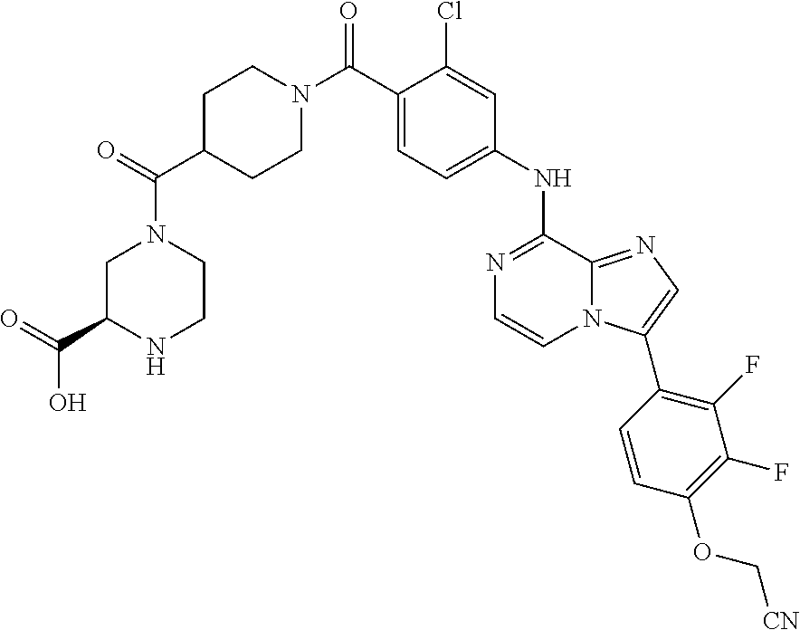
C1N(C(C2=CC=C(NC3=NC=CN4C3=NC=C4C3=C(F)C(F)=C(OC[CN])C=C3)C=C2Cl)=O)CCC(C(N2CC(C(=O)O)NCC2)=O)C1
